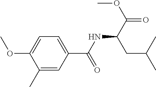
C1=C(C(NC(C(=O)OC)CC(C)C)=O)C=C(C)C(OC)=C1
